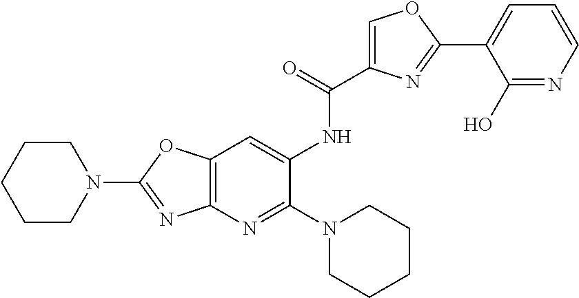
C1CCCCN1C1=NC2=C(O1)C=C(NC(=O)C1=COC(C3=CC=CN=C3O)=N1)C(N1CCCCC1)=N2
